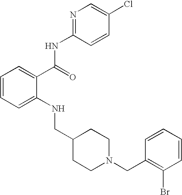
C1=CC=C(NCC2CCN(CC3=C(Br)C=CC=C3)CC2)C(C(NC2=NC=C(Cl)C=C2)=O)=C1
